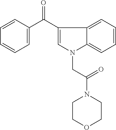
C12=CC=CC=C1N(CC(N1CCOCC1)=O)C=C2C(C1=CC=CC=C1)=O
